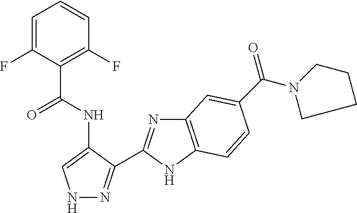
N1N=C(C2=NC3=C(N2)C=CC(C(N2CCCC2)=O)=C3)C(NC(C2=C(F)C=CC=C2F)=O)=C1
